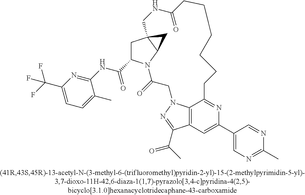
C1(C(=O)NC2=NC(C(F)(F)F)=CC=C2C)CC23C(N1C(=O)CN1C4=C(C(C(C)=O)=N1)C=C(C1=CN=C(C)N=C1)N=C4CCCCCCC(=O)NC2)C3
